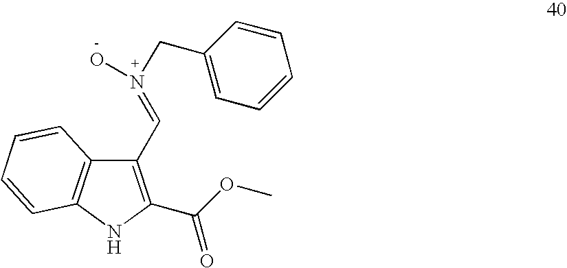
C1(C=N(CC2=CC=CC=C2)O)=C(C(OC)=O)NC2=C1C=CC=C2
